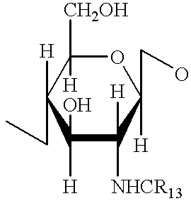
C1([H])(O)C([H])([NHCR13])C(CO)([H])OC([CH2OH])([H])C1([H])CC
